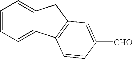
C1=CC=C2C(=C1)CC1=C2C=CC([CHO])=C1
